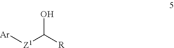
[Ar][Z1]C([R])O
